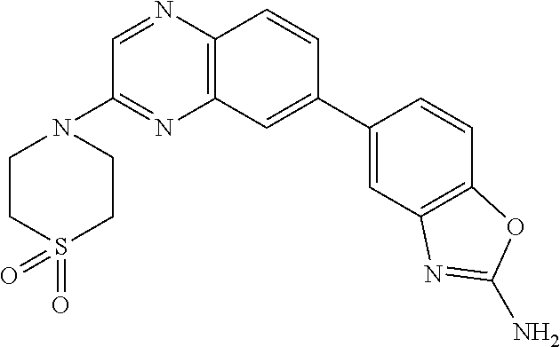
C12=C(C=CC(C3=CC4=C(C=C3)OC(N)=N4)=C1)N=CC(N1CCS(=O)(=O)CC1)=N2
